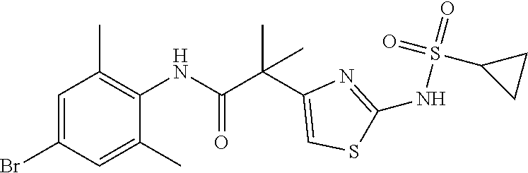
C1=C(Br)C=C(C)C(NC(C(C2=CSC(NS(=O)(=O)C3CC3)=N2)(C)C)=O)=C1C
